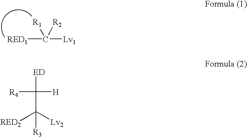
[RED1]C([R1])([R2])[Lv1].[ED]C(C([R3])([RED2])[Lv2])([H])[R4]
